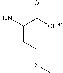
NC(C([ORA4])=O)CCSC
